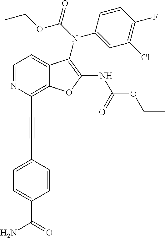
C12=C(C#CC3=CC=C(C(N)=O)C=C3)N=CC=C1C(N(C1=CC(Cl)=C(F)C=C1)C(OCC)=O)=C(NC(OCC)=O)O2
